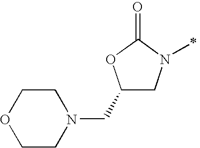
C1(CN2CCOCC2)CN(C)C(=O)O1
